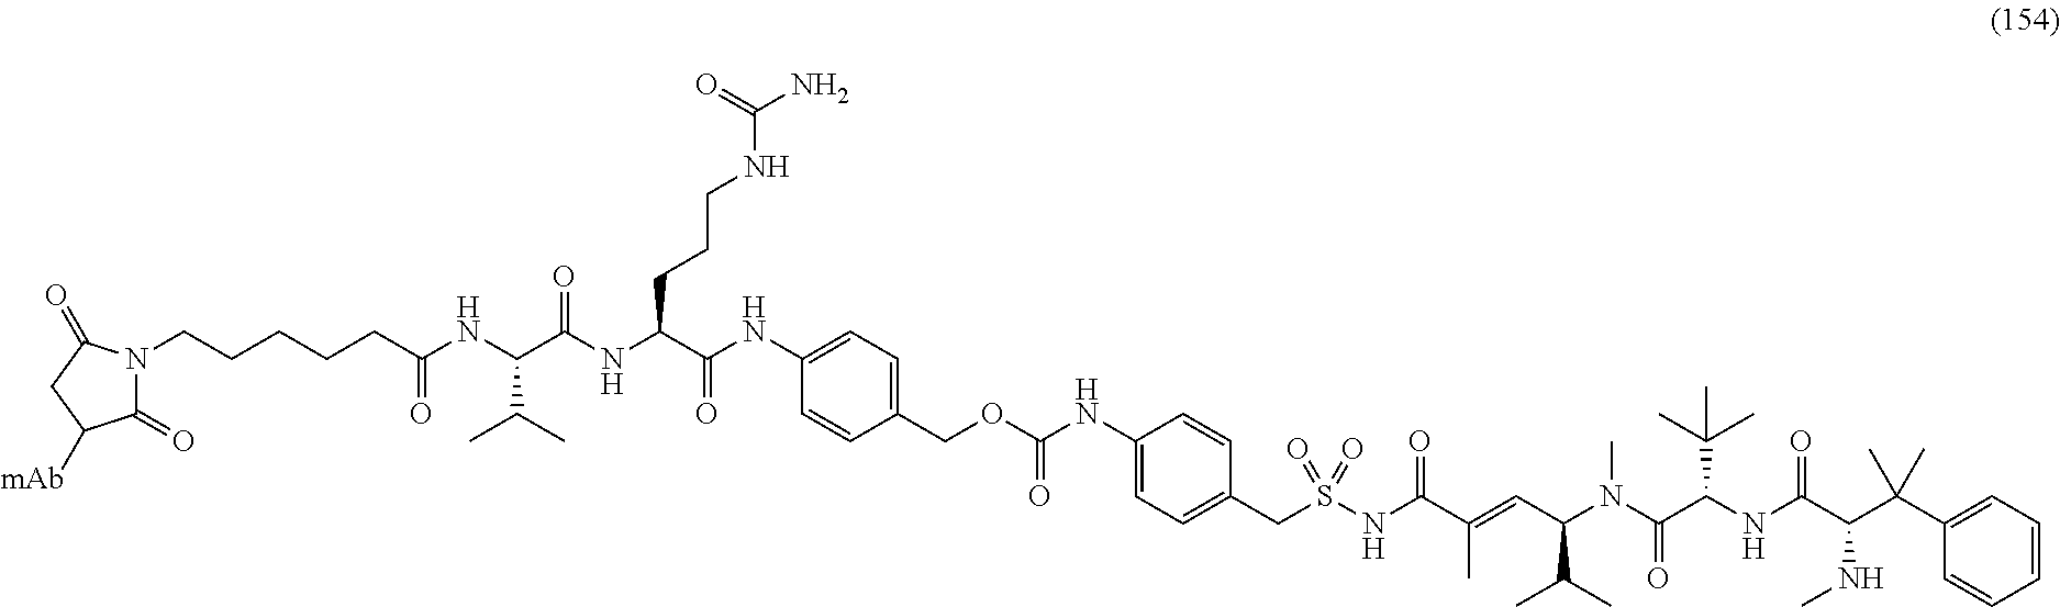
C1=C(NC(OCC2=CC=C(NC(C(NC(C(NC(CCCCCN3C(=O)C([mAb])CC3=O)=O)C(C)C)=O)CCCNC(N)=O)=O)C=C2)=O)C=CC(CS(=O)(=O)NC(C(=CC(N(C(C(NC(C(C(C2=CC=CC=C2)(C)C)NC)=O)C(C)(C)C)=O)C)C(C)C)C)=O)=C1
